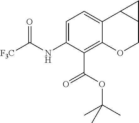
C1(NC([F3C])=O)=CC=C2C(=C1C(=O)OC(C)(C)C)OCC1C2C1
